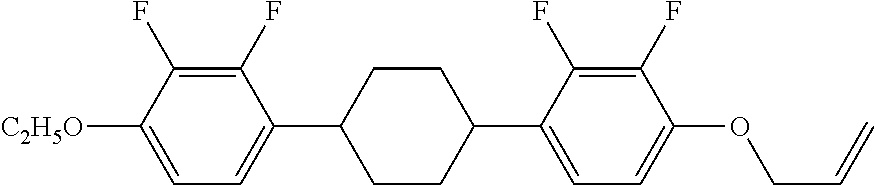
C1(F)=C(F)C([C2H5O])=CC=C1C1CCC(C2=CC=C(OCC=C)C(F)=C2F)CC1
